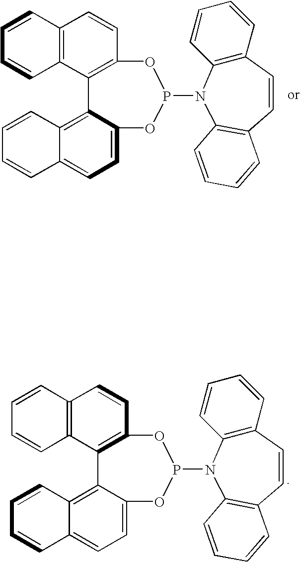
C12=C(C3=C(C=C1)OP(N1C4=C(C=CC=C4)C=CC4=C1C=CC=C4)OC1=CC=C4C(=C31)C=CC=C4)C=CC=C2.C12=C(C3=C(C=C1)OP(N1C4=C(C=CC=C4)C=CC4=C1C=CC=C4)OC1=CC=C4C(=C31)C=CC=C4)C=CC=C2
